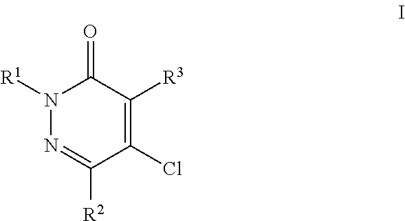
C1(Cl)=C([R3])C(=O)N([R1])N=C1[R2]
